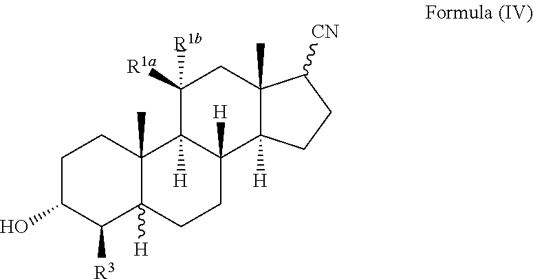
C1C(O)C([R3])C2([H])C(C)(C1)C1([H])C([H])(CC2)C2([H])C(C)(CC1([R1a])[R1b])C([CN])CC2
